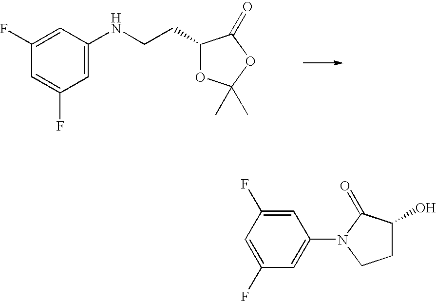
C1=C(NCCC2OC(C)(C)OC2=O)C=C(F)C=C1F.C1=C(F)C=C(F)C=C1N1CCC(O)C1=O
